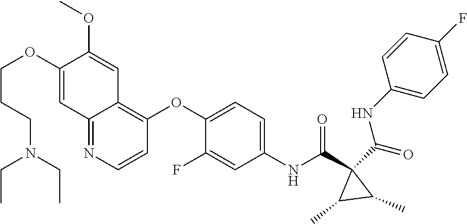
O=C(C1(C(NC2=CC=C(OC3=C4C(=NC=C3)C=C(OCCCN(CC)CC)C(OC)=C4)C(F)=C2)=O)C(C)C1C)NC1=CC=C(F)C=C1
